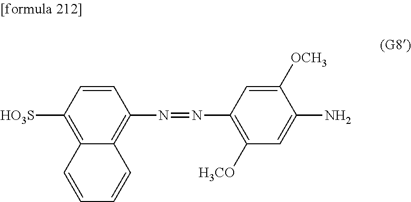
[HO3S]C1=C2C(=C(N=NC3=C([H3CO])C=C(N)C([OCH3])=C3)C=C1)C=CC=C2
